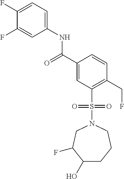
C1(F)=CC=C(NC(C2=CC(S(N3CC(F)C(O)CCC3)(=O)=O)=C(CF)C=C2)=O)C=C1F
